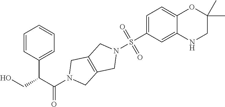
OCC(C(N1CC2=C(C1)CN(S(C1=CC=C3C(=C1)NCC(C)(C)O3)(=O)=O)C2)=O)C1=CC=CC=C1
